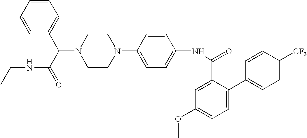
N1(C2=CC=C(NC(=O)C3=CC(OC)=CC=C3C3=CC=C([CF3])C=C3)C=C2)CCN(C(C(NCC)=O)C2=CC=CC=C2)CC1
